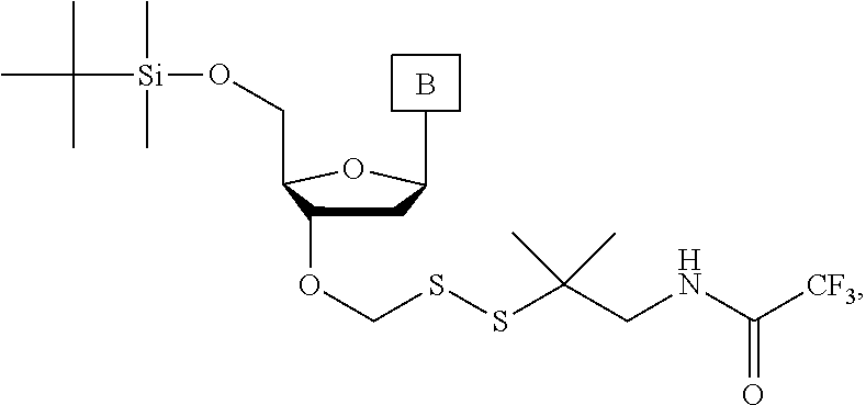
CC1CC(OCSSC(CNC([CF3])=O)(C)C)C(CO[Si](C)(C)C(C)(C)C)O1.B
